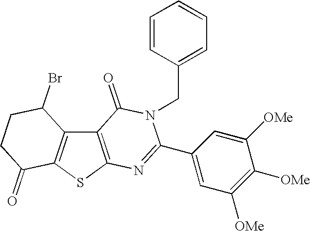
C12=C(SC3=C1C(Br)CCC3=O)N=C(C1=CC([OMe])=C([OMe])C([OMe])=C1)N(CC1=CC=CC=C1)C2=O
